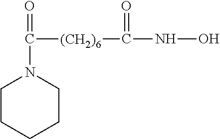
C1CCCCN1C([(CH2)6]C(NO)=O)=O
